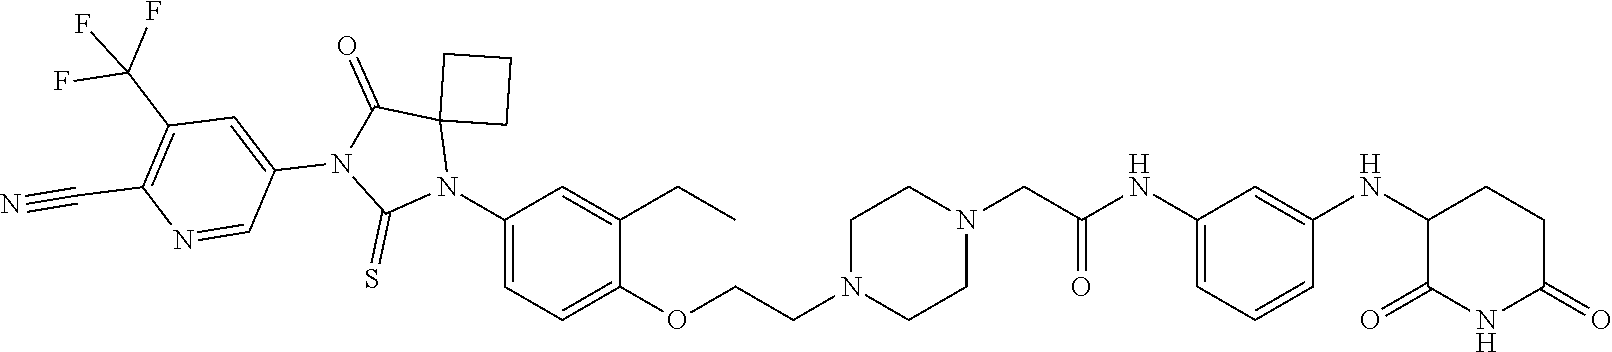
C1=C(NC(CN2CCN(CCOC3=CC=C(N4C5(C(=O)N(C6=CC(C(F)(F)F)=C(C#N)N=C6)C4=S)CCC5)C=C3CC)CC2)=O)C=C(NC2C(=O)NC(=O)CC2)C=C1
